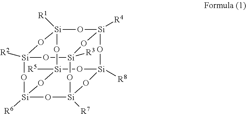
[Si]12([R2])O[Si]3([R6])O[Si]4([R7])O[Si]([R3])(O1)O[Si]1([R4])O[Si]([R1])(O[Si]([R5])(O3)O[Si]([R8])(O1)O4)O2
